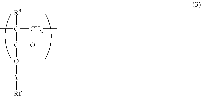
C(C)C(C)([R3])C(O[Y][Rf])=O
